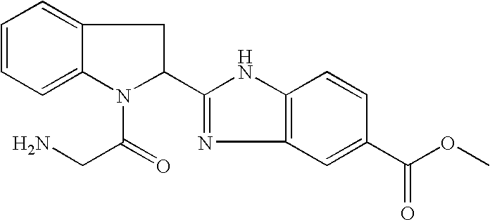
C1=CC=C2C(=C1)CC(C1=NC3=C(N1)C=CC(C(OC)=O)=C3)N2C(=O)CN
